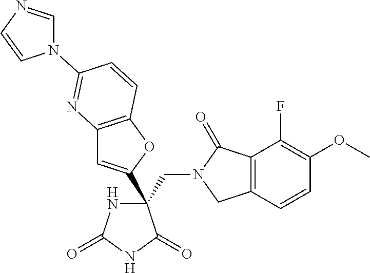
C(C1(C2=CC3=C(O2)C=CC(N2C=NC=C2)=N3)NC(=O)NC1=O)N1CC2=C(C1=O)C(F)=C(OC)C=C2
